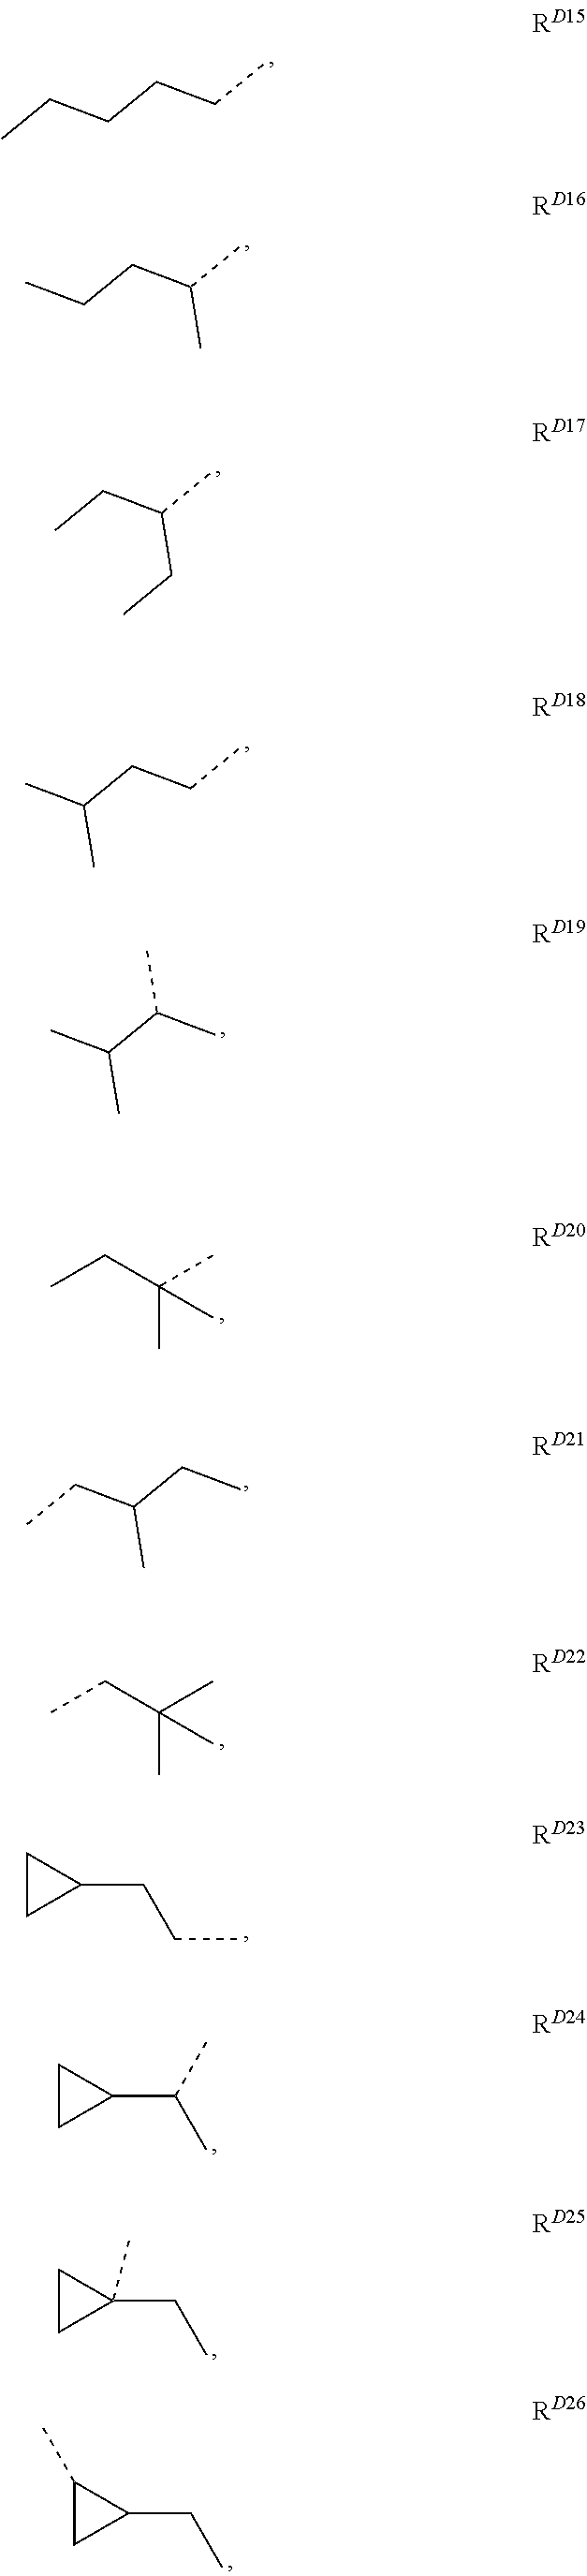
CCCCCC.CCCC(C)C.CCC(C)CC.C(CCC)(C)C.C(C(C)C)(C)C.CCC(C)(C)C.C(CC)(CC)C.CCC(C)(C)C.C1CC1CCC.C1CC1C(C)C.C1CC1(CC)C.C1(C)CC1CC
